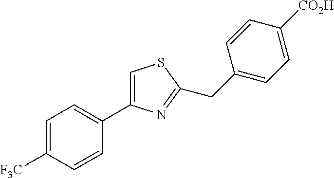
C1(CC2=NC(C3=CC=C([F3C])C=C3)=CS2)=CC=C([CO2H])C=C1
